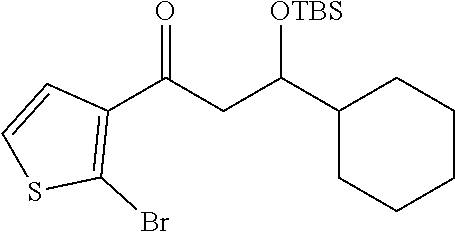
C1(C(CC(C2=C(Br)SC=C2)=O)[OTBS])CCCCC1
